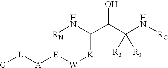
[RN]NC(C(C(N[RC])([R2])[R3])O)[K][W][E][A][L][G]
